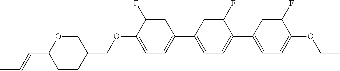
C1OC(C=CC)CCC1COC1=CC=C(C2=CC=C(C3=CC=C(OCC)C(F)=C3)C(F)=C2)C=C1F
